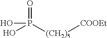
OP(=O)([(CH2)5][COOEt])O
